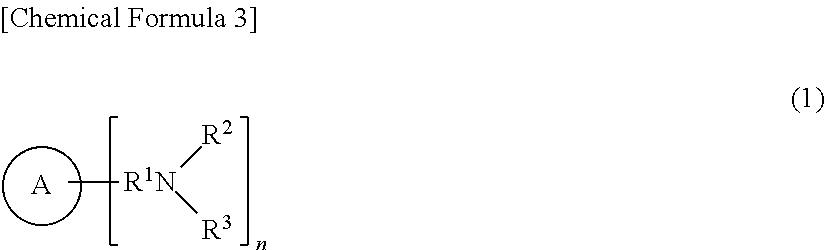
[A].C[R1N]([R2])[R3]
